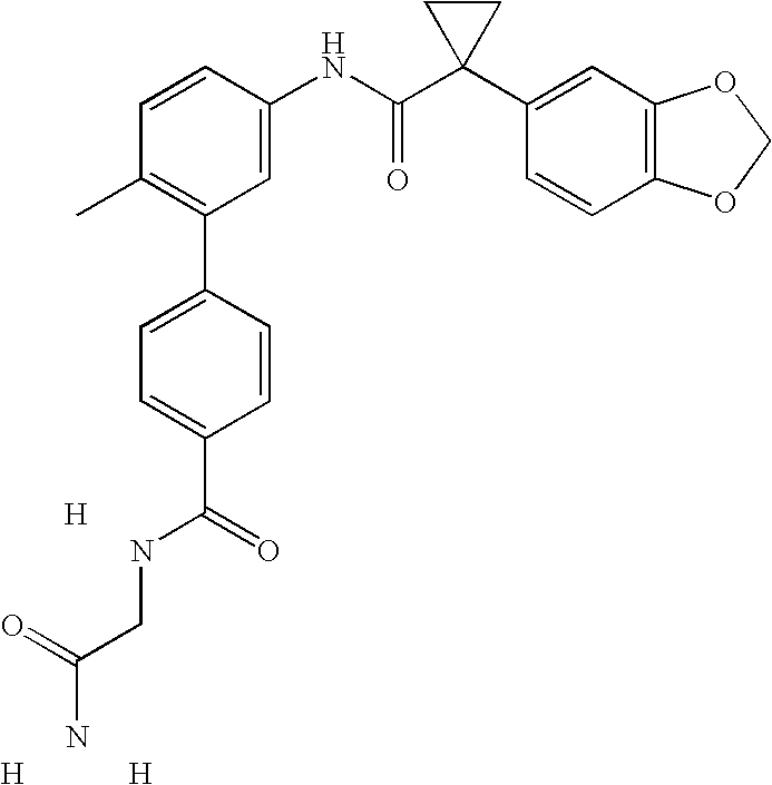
C1=CC(NC(C2(C3=CC4=C(C=C3)OCO4)CC2)=O)=CC(C2=CC=C(C(=O)NCC(N)=O)C=C2)=C1C.[H].[H].[H]
